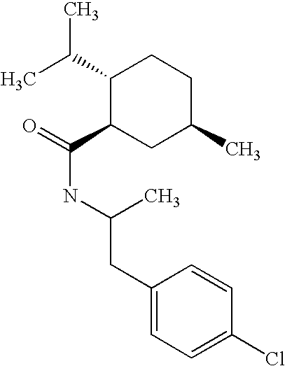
CC(C1C(C(=O)NC(CC2=CC=C(Cl)C=C2)C)CC(C)CC1)C
